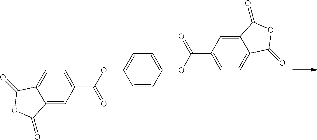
C12=CC(C(OC3=CC=C(OC(C4=CC=C5C(=C4)C(=O)OC5=O)=O)C=C3)=O)=CC=C1C(=O)OC2=O
